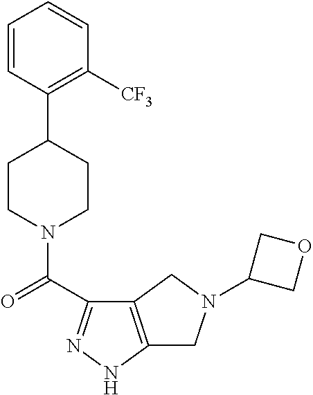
C1=CC(C2CCN(C(=O)C3=NNC4=C3CN(C3COC3)C4)CC2)=C([CF3])C=C1
